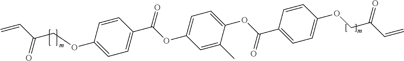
C1(OC(C2=CC=C(OCC(C=C)=O)C=C2)=O)=CC=C(OC(C2=CC=C(OCC(C=C)=O)C=C2)=O)C(C)=C1
